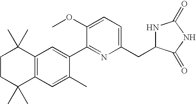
C1CC(C)(C)C2=C(C1(C)C)C=C(C1=NC(CC3NC(=O)NC3=O)=CC=C1OC)C(C)=C2
